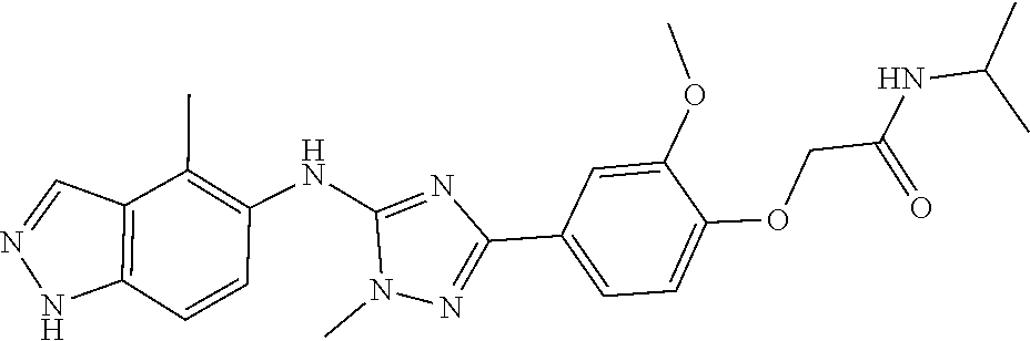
N(C(C)C)C(COC1=CC=C(C2=NN(C)C(NC3=C(C)C4=C(NN=C4)C=C3)=N2)C=C1OC)=O
